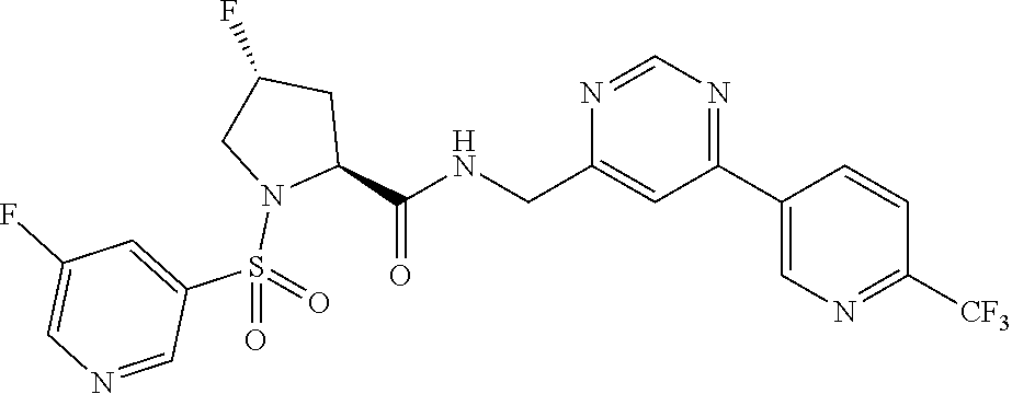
N1=C(C2=CN=C([CF3])C=C2)C=C(CNC(=O)C2N(S(C3=CC(F)=CN=C3)(=O)=O)CC(F)C2)N=C1
